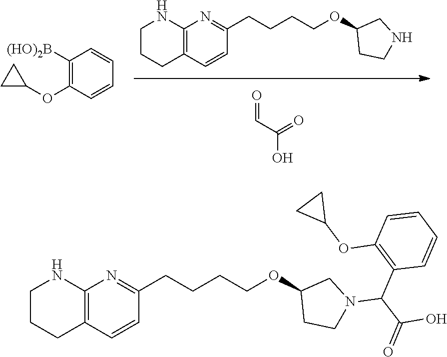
C12=C(C=CC(CCCCOC3CCNC3)=N1)CCCN2.O=CC(O)=O.C1=CC(OC2CC2)=C([(HO)2B])C=C1.C12=C(C=CC(CCCCOC3CCN(C(C(=O)O)C4=C(OC5CC5)C=CC=C4)C3)=N1)CCCN2
